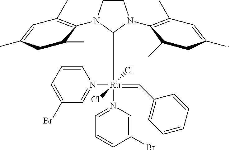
C1CN(C2=C(C)C=C(C)CC2C)C([Ru](Cl)(Cl)(N2=CC(Br)=CC=C2)(=CC2=CC=CC=C2)N2=CC=CC(Br)=C2)N1C1=C(C)C=C(C)CC1C
